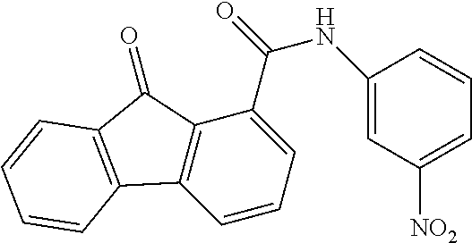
C1=CC=C(C(NC2=CC([NO2])=CC=C2)=O)C2=C1C1=C(C2=O)C=CC=C1
